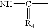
NC(=[R4])C
